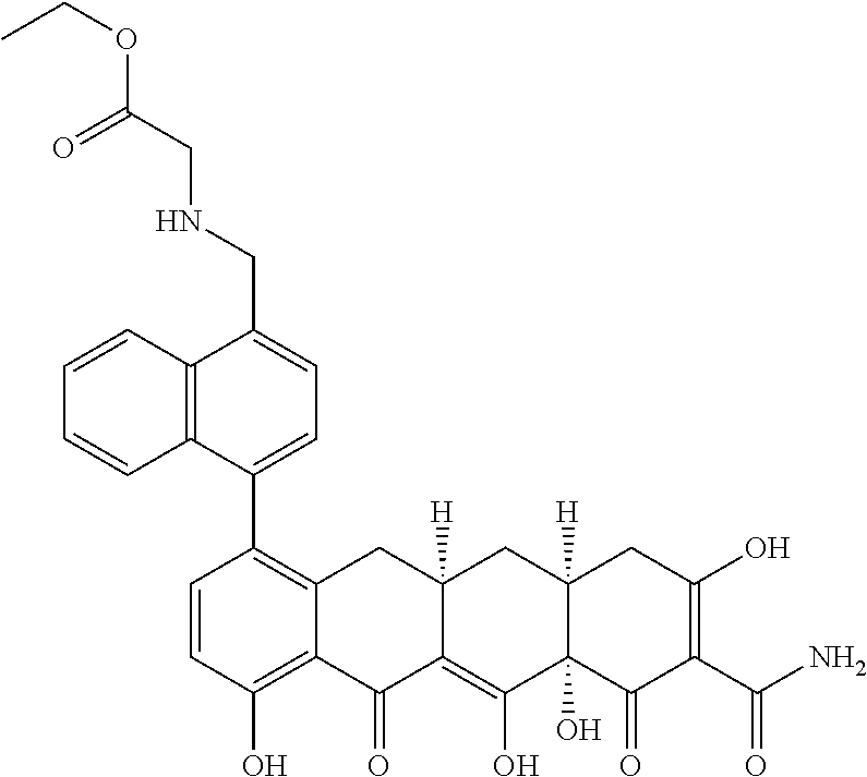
C1=CC(O)=C2C(=C1C1=CC=C(CNCC(OCC)=O)C3=C1C=CC=C3)CC1([H])C(=C(O)C3(O)C([H])(C1)CC(O)=C(C(N)=O)C3=O)C2=O
